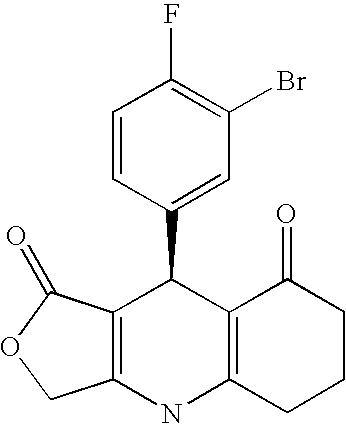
C1=CC(C2C3=C(NC4=C2C(=O)CCC4)COC3=O)=CC(Br)=C1F
